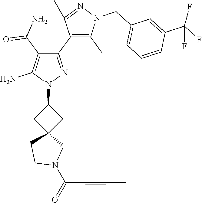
C(C#CC)(N1CC2(CC1)CC(N1N=C(C3=C(C)N(CC4=CC=CC(C(F)(F)F)=C4)N=C3C)C(C(=O)N)=C1N)C2)=O
